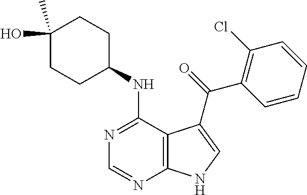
C1(O)(C)CCC(NC2=NC=NC3=C2C(C(=O)C2=C(Cl)C=CC=C2)=CN3)CC1
